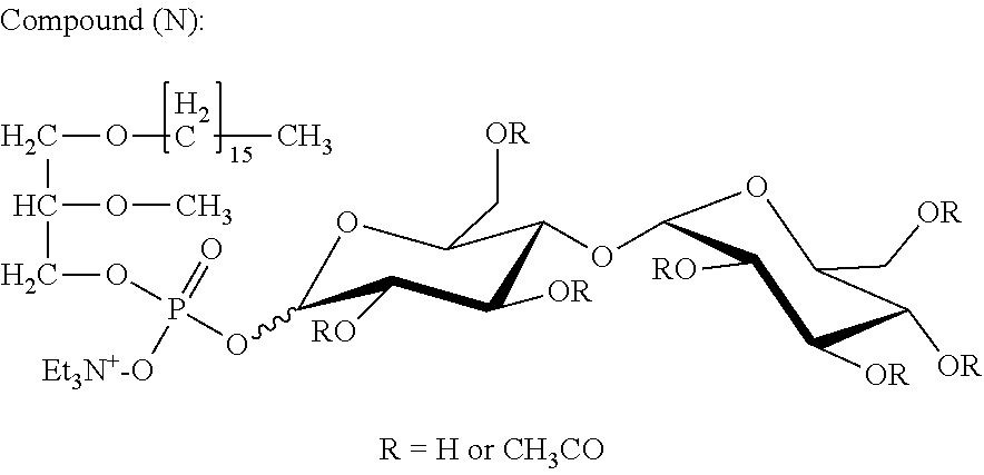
C1([OR])C(OC2C([RO])C([OR])C([OR])C(C[OR])O2)C(C[OR])OC(OP(OCC(COCC)OC)(=O)[Et3N+-O])C1[RO]
